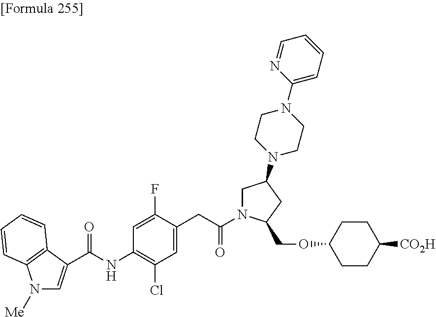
C(NC1=C(Cl)C=C(CC(N2CC(N3CCN(C4=CC=CC=N4)CC3)CC2COC2CCC([CO2H])CC2)=O)C(F)=C1)(=O)C1=CN([Me])C2=C1C=CC=C2
